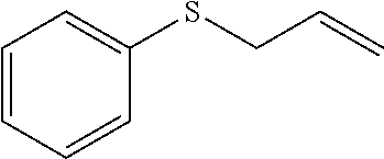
C1(SCC=C)=CC=CC=C1
